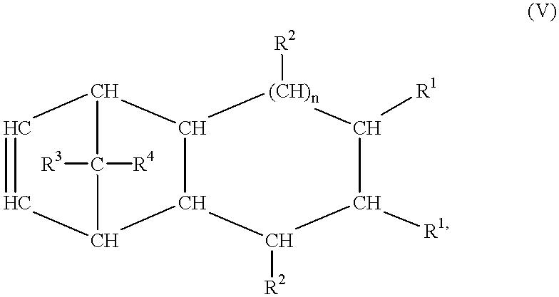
C1([R2])C([R1])C([R1])[(CH)n]([R2])C2C3C=CC(C3([R4])[R3])C12
